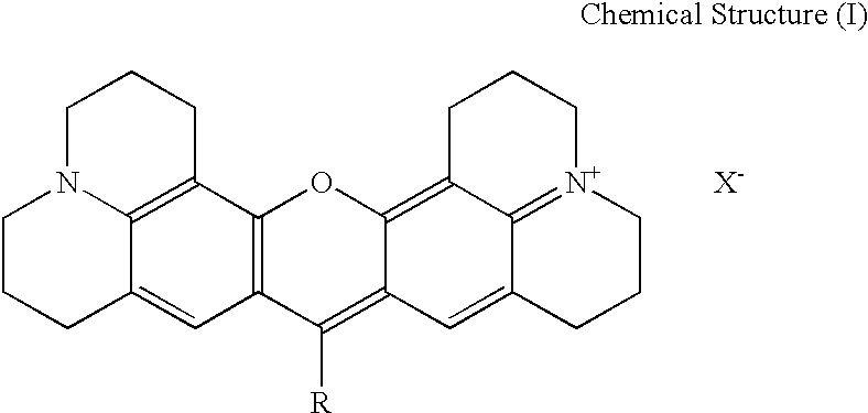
C1CCC2=CC3=C(C4=C2N1CCC4)OC1=C2C4=[N+              X-](CCCC4=CC1=C3[R])CCC2
